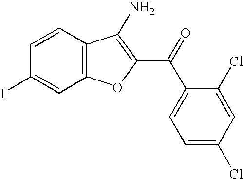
C1(I)=CC2=C(C=C1)C(N)=C(C(=O)C1=CC=C(Cl)C=C1Cl)O2
